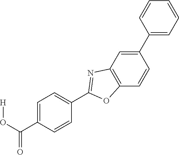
C1=CC(C(O[H])=O)=CC=C1C1=NC2=C(C=CC(C3=CC=CC=C3)=C2)O1
